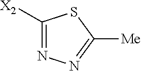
C1([X2])=NN=C([Me])S1
